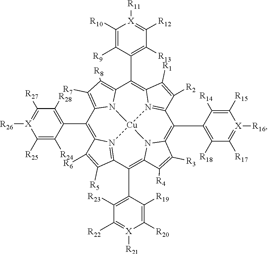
C1(C2=C([R28])C([R27])=[X]([R26])C([R25])=C2[R24])=C2N3=C(C(C4=C([R23])C([R22])=[X]([R21])C([R20])=C4[R19])=C4N5C(=C(C6=C([R18])C([R17])=[X]([R16])C([R15])=C6[R14])C6=N7C(=C(C8=C([R13])C([R12])=[X]([R11])C([R10])=C8[R9])C8=C([R8])C([R7])=C1N8[Cu]753)C([R1])=C6[R2])C([R3])=C4[R4])C([R5])=C2[R6]
